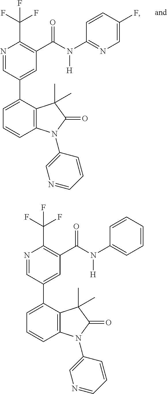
C1(=O)N(C2=CN=CC=C2)C2=C(C(C3=CC(C(N(C4=NC=C(F)C=C4)[H])=O)=C(C(F)(F)F)N=C3)=CC=C2)C1(C)C.C1(=O)N(C2=CN=CC=C2)C2=C(C(C3=CC(C(N(C4=CC=CC=C4)[H])=O)=C(C(F)(F)F)N=C3)=CC=C2)C1(C)C
